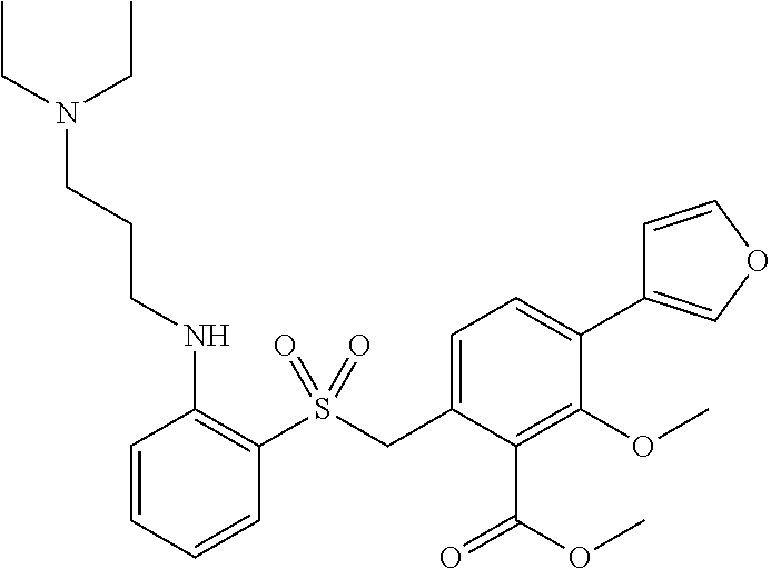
CCN(CC)CCCNC1=C(S(CC2=CC=C(C3=COC=C3)C(OC)=C2C(OC)=O)(=O)=O)C=CC=C1
